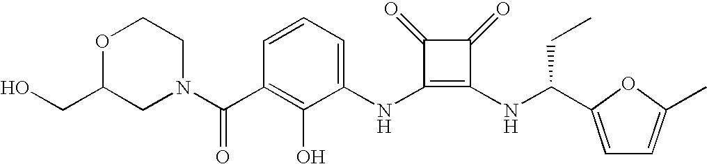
N(C1=C(NC(CC)C2=CC=C(C)O2)C(=O)C1=O)C1=CC=CC(C(=O)N2CC(CO)OCC2)=C1O
